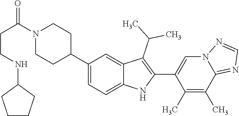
N1(C(CCNC2CCCC2)=O)CCC(C2=CC=C3C(=C2)C(C(C)C)=C(C2=CN4C(=NC=N4)C(C)=C2C)N3)CC1
